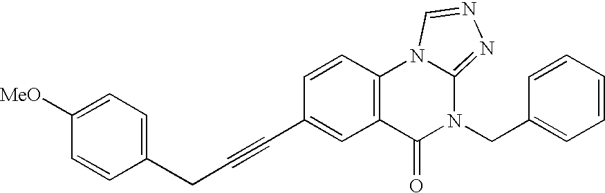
C1=CC2=C(C=C1C#CCC1=CC=C([MeO])C=C1)C(=O)N(CC1=CC=CC=C1)C1=NN=CN21
